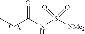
O=C(NS([NMe2])(=O)=O)CC
